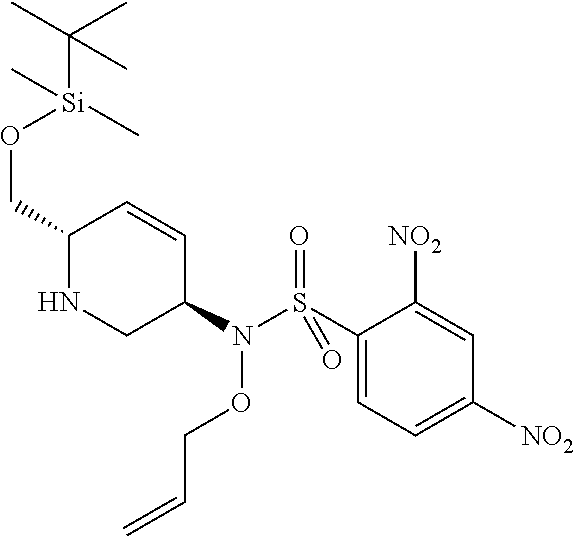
C1(CO[Si](C)(C(C)(C)C)C)NCC(N(S(C2=CC=C([NO2])C=C2[NO2])(=O)=O)OCC=C)C=C1
